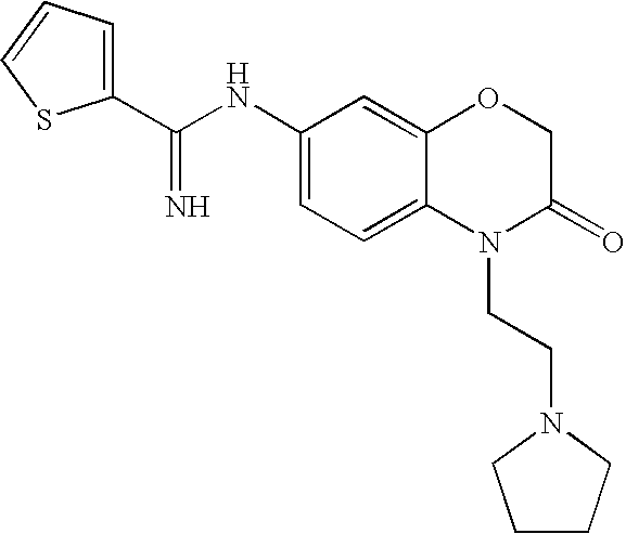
C1(C(NC2=CC=C3C(=C2)OCC(=O)N3CCN2CCCC2)=N)=CC=CS1
